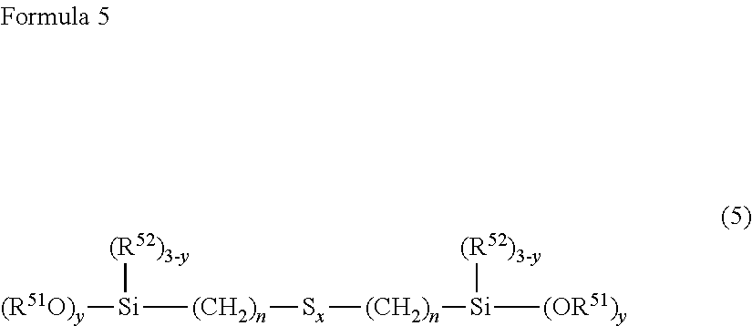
[(R51O)y][Si]([(CH2)n][Sx][(CH2)n][Si]([(OR51)y])[(R52)3-y])[(R52)3-y]
